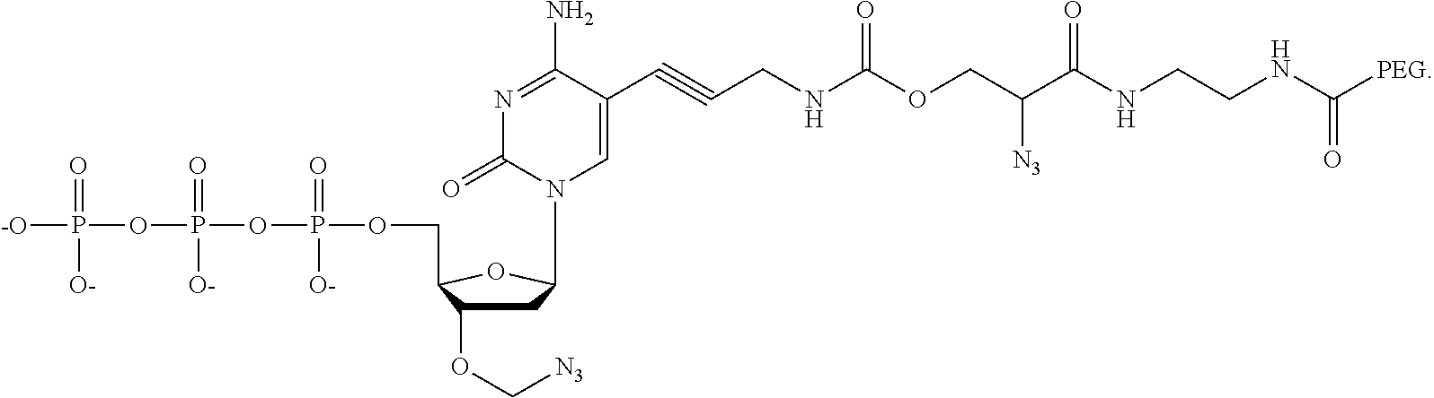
C1C(OC[N3])C(COP(=O)([O-])OP(=O)([O-])OP([-O])(=O)[O-])OC1N1C=C(C#CCNC(OCC(C(NCCNC([PEG])=O)=O)[N3])=O)C(N)=NC1=O
